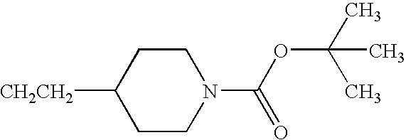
[CH2CH2]C1CCN(C(OC(C)(C)C)=O)CC1
